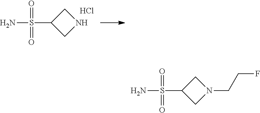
C1C(S(N)(=O)=O)CN1CCF.C1C(S(N)(=O)=O)CN1.Cl
